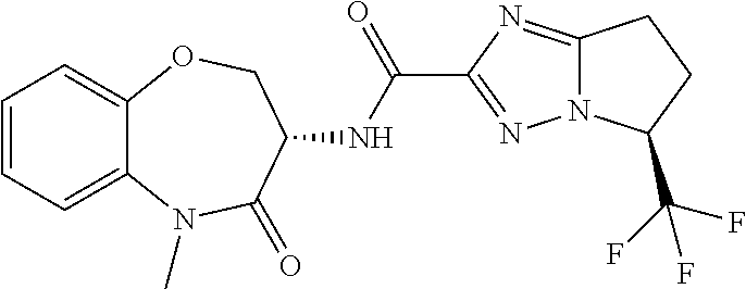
C1=CC=C2C(=C1)OCC(NC(C1=NN3C(=N1)CCC3C(F)(F)F)=O)C(=O)N2C
